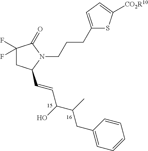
C1(F)(F)CC(C=CC(C(C)CC2=CC=CC=C2)O)N(CCCC2=CC=C([CO2R10])S2)C1=O
